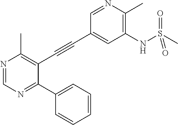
N1=CN=C(C2=CC=CC=C2)C(C#CC2=CC(NS(C)(=O)=O)=C(C)N=C2)=C1C
